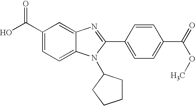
C1(C(O)=O)=CC=C2C(=C1)N=C(C1=CC=C(C(OC)=O)C=C1)N2C1CCCC1
